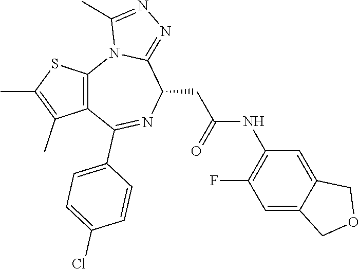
C1=C2C(=CC(NC(CC3C4=NN=C(C)N4C4=C(C(C5=CC=C(Cl)C=C5)=N3)C(C)=C(C)S4)=O)=C1F)COC2
